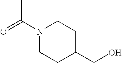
N1(C(=O)C)CCC(CO)CC1
